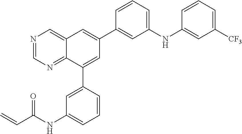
N1=CN=C2C(=C1)C=C(C1=CC(NC3=CC([CF3])=CC=C3)=CC=C1)C=C2C1=CC(NC(C=C)=O)=CC=C1
